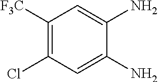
C1(N)=CC(Cl)=C([F3C])C=C1N
